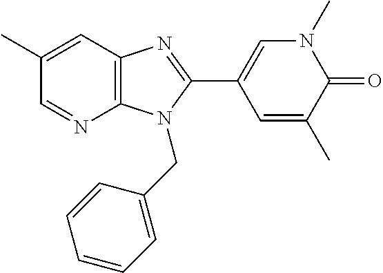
C12=C(C=C(C)C=N1)N=C(C1=CN(C)C(=O)C(C)=C1)N2CC1=CC=CC=C1
